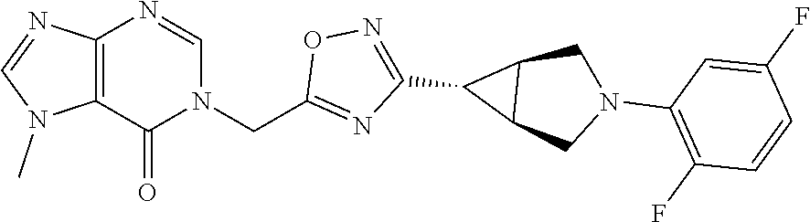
C12=C(C(=O)N(CC3=NC(C4C5C4CN(C4=C(F)C=CC(F)=C4)C5)=NO3)C=N1)N(C)C=N2
